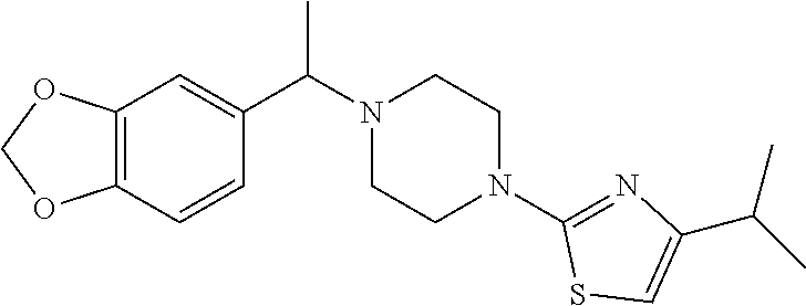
C12=C(C=CC(C(N3CCN(C4=NC(C(C)C)=CS4)CC3)C)=C1)OCO2
